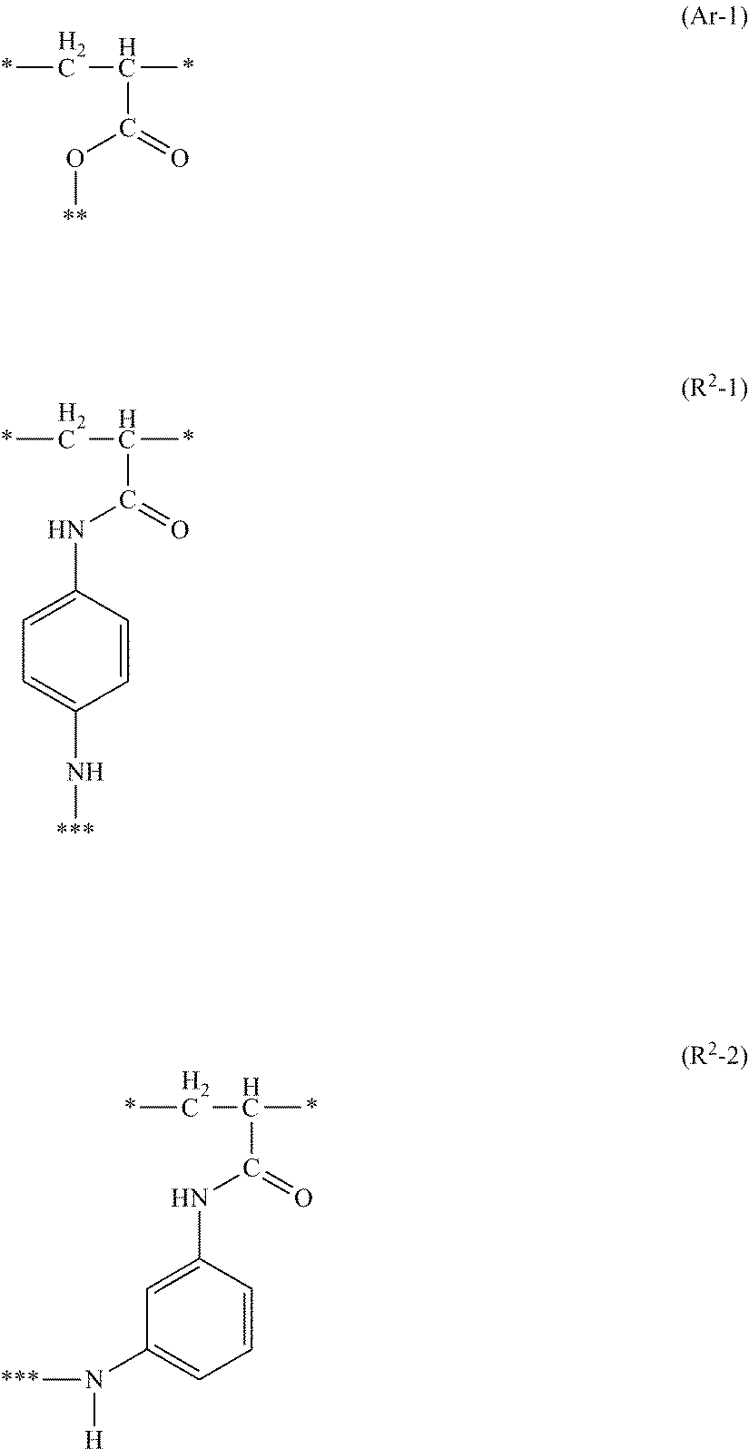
*CC(*)C(O[**])=O.*CC(*)C(NC1=CC=C(N[***])C=C1)=O.*CC(*)C(NC1=CC(N([***])[H])=CC=C1)=O
